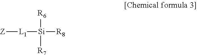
[R6][Si]([R7])([R8])[L1][Z]
